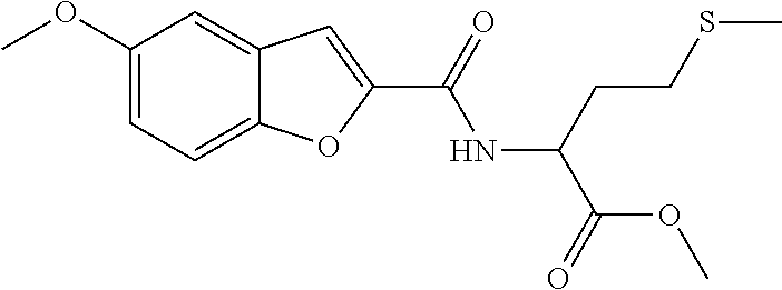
C1(OC)=CC=C2C(=C1)C=C(C(NC(C(=O)OC)CCSC)=O)O2
